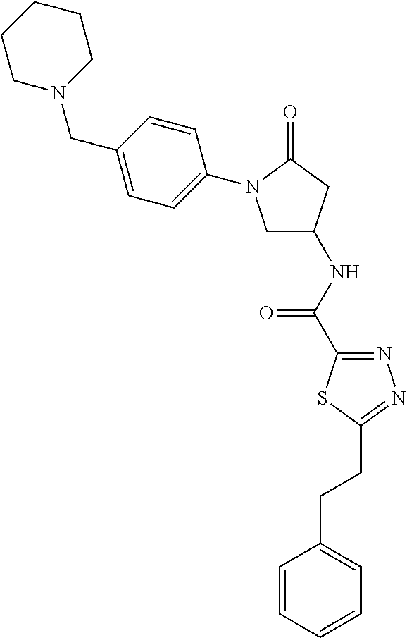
C1N(CC2=CC=C(N3CC(NC(=O)C4=NN=C(CCC5=CC=CC=C5)S4)CC3=O)C=C2)CCCC1
